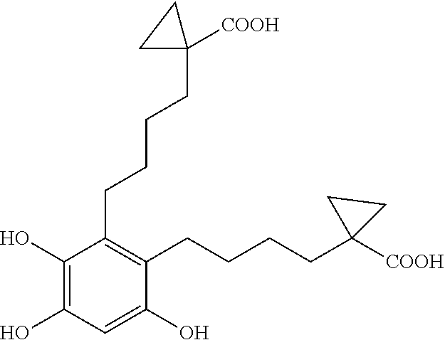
C1(CCCCC2([COOH])CC2)=C(CCCCC2([COOH])CC2)C(O)=CC(O)=C1O
